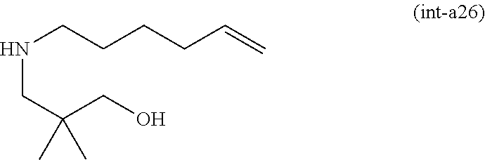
N(CCCCC=C)CC(CO)(C)C
